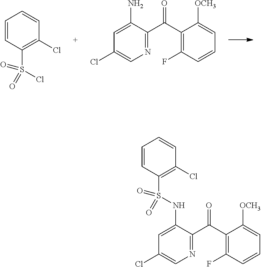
C1=CC(S(=O)(Cl)=O)=C(Cl)C=C1.N1=C(C(C2=C(F)C=CC=C2[OCH3])=O)C(N)=CC(Cl)=C1.N1=C(C(C2=C(F)C=CC=C2[OCH3])=O)C(NS(C2=C(Cl)C=CC=C2)(=O)=O)=CC(Cl)=C1
